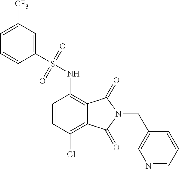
C1=C([CF3])C=C(S(=O)(=O)NC2=C3C(=C(Cl)C=C2)C(=O)N(CC2=CN=CC=C2)C3=O)C=C1
